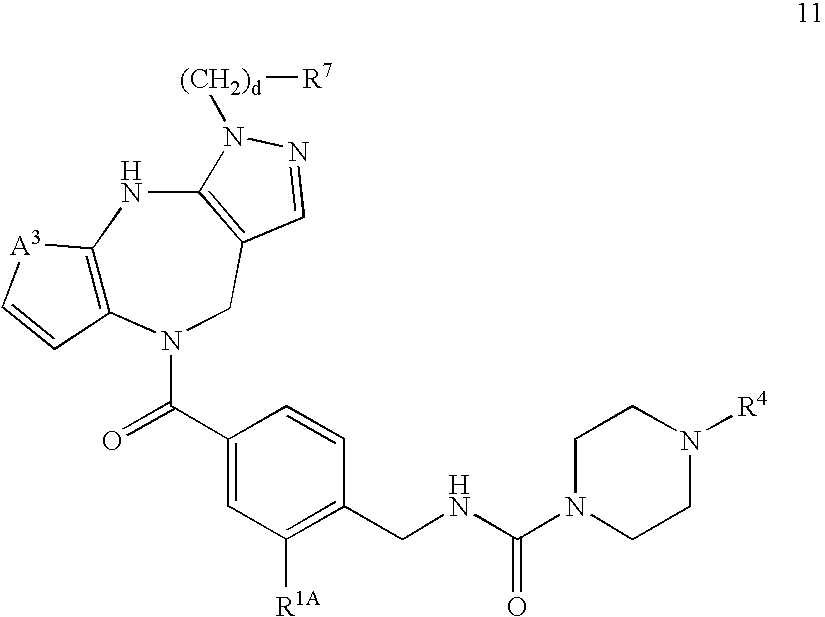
C1(C(=O)N2C3=C(NC4=C(C2)C=NN4[(CH2)d][R7])[A3]C=C3)=CC([R1A])=C(CNC(=O)N2CCN([R4])CC2)C=C1
